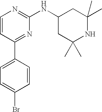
C1=CC(C2=CC=C(Br)C=C2)=NC(NC2CC(C)(C)NC(C)(C)C2)=N1
